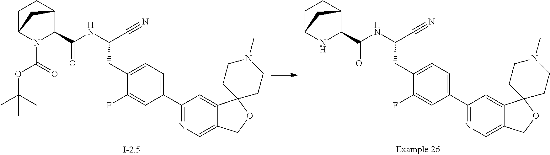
C1OC2(CCN(C)CC2)C2=CC(C3=CC=C(CC(NC(C4N(C(=O)OC(C)(C)C)C5CCC4C5)=O)C#N)C(F)=C3)=NC=C12.C1OC2(CCN(C)CC2)C2=CC(C3=CC=C(CC(NC(C4NC5CCC4C5)=O)C#N)C(F)=C3)=NC=C12
